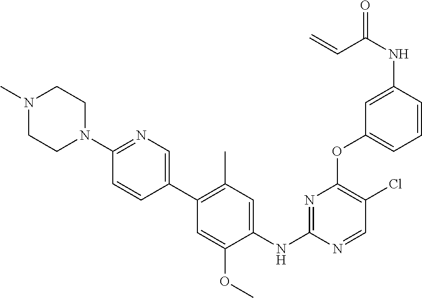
C1(OC2=C(Cl)C=NC(NC3=CC(C)=C(C4=CN=C(N5CCN(C)CC5)C=C4)C=C3OC)=N2)=CC=CC(NC(=O)C=C)=C1
